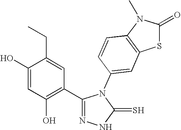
C1(O)=CC(O)=C(C2=NNC(=S)N2C2=CC3=C(C=C2)N(C)C(=O)S3)C=C1CC
